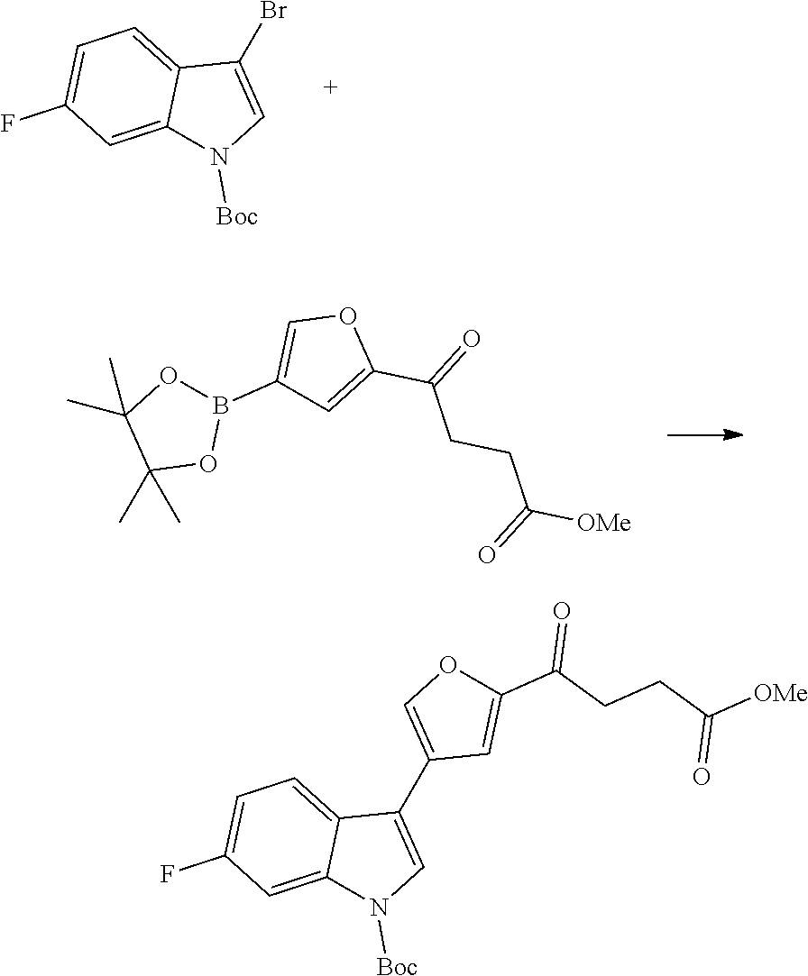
C1=C2C(=CC(F)=C1)N([Boc])C=C2Br.C1=C(B2OC(C)(C)C(C)(C)O2)C=C(C(=O)CCC(=O)[OMe])O1.C1=C2C(=CC(F)=C1)N([Boc])C=C2C1=COC(C(CCC([OMe])=O)=O)=C1
